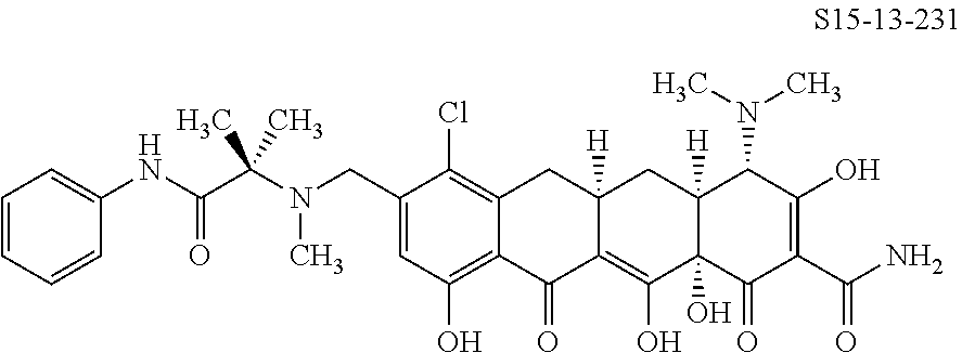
C1(CN(C(C(NC2=CC=CC=C2)=O)(C)C)C)=CC(O)=C2C(=C1Cl)CC1([H])C(=C(O)C3(O)C([H])(C1)C(N(C)C)C(O)=C(C(N)=O)C3=O)C2=O
